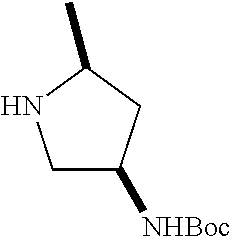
C1C([NHBoc])CC(C)N1
